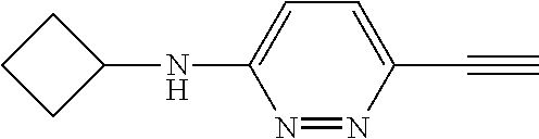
C1CC(NC2=CC=C(C#C)N=N2)C1
